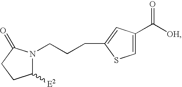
C1([E2])N(CCCC2=CC(C([OH])=O)=CS2)C(=O)CC1
